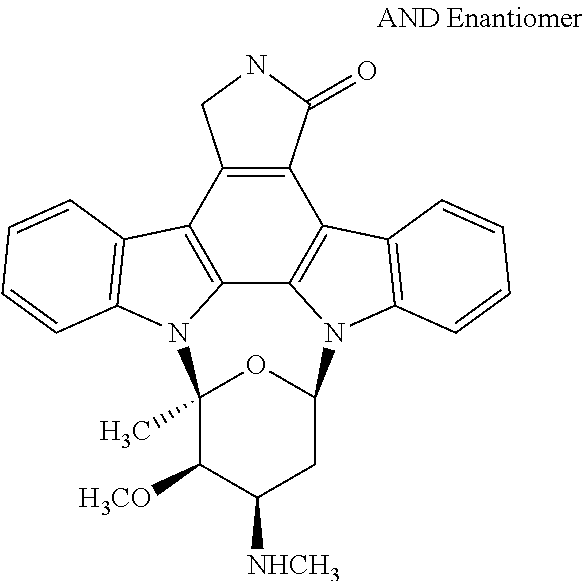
C12=C(C3=C4C5=C1C1=C(N5C5CC([NHCH3])C([H3CO])C(C)(N4C4=C3C=CC=C4)O5)C=CC=C1)CNC2=O
